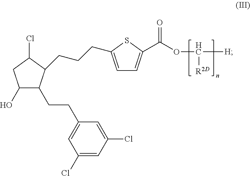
C1(O)C(CCC2=CC(Cl)=CC(Cl)=C2)C(CCCC2=CC=C(C(OC([H])[R2D])=O)S2)C(Cl)C1
